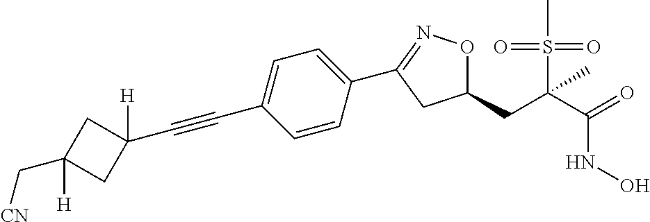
C1=C(C#CC2([H])CC(C[CN])([H])C2)C=CC(C2=NOC(CC(C(=O)NO)(S(=O)(=O)C)C)C2)=C1
